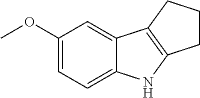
C1(OC)=CC=C2C(=C1)C1=C(N2)CCC1
